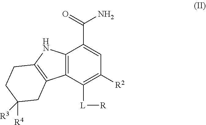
C12=C(C([L][R])=C([R2])C=C1C(=O)N)C1=C(N2)CCC([R3])([R4])C1
